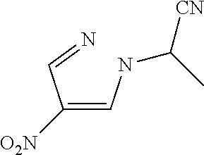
C(=CNC(C)[CN])(C=N)[O2N]
